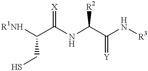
[R1NH]C(C(NC(C(N[R3])=[Y])[R2])=[X])CS
